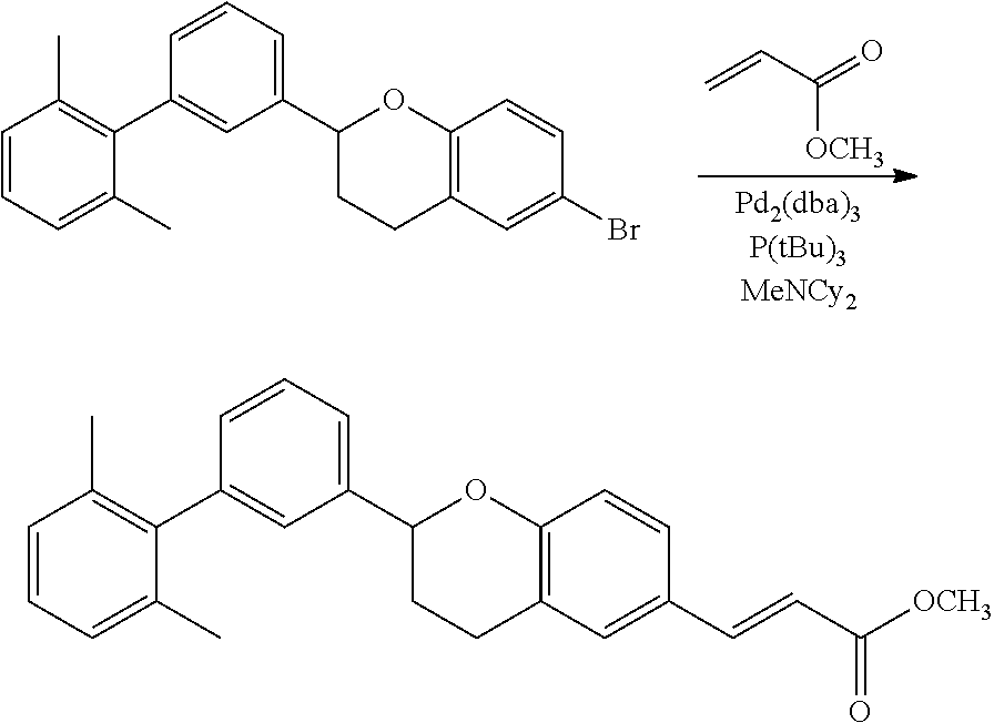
C1=CC=C(C)C(C2=CC(C3CCC4=C(O3)C=CC(Br)=C4)=CC=C2)=C1C.C=CC(=O)[OCH3].C1=CC=C(C)C(C2=CC(C3CCC4=C(O3)C=CC(C=CC([OCH3])=O)=C4)=CC=C2)=C1C
